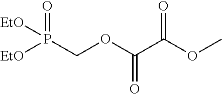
[EtO]P([EtO])(COC(C(OC)=O)=O)=O
